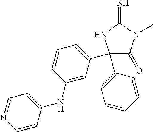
C1(C2=CC=CC(NC3=CC=NC=C3)=C2)(C2=CC=CC=C2)C(=O)N(C)C(=N)N1
